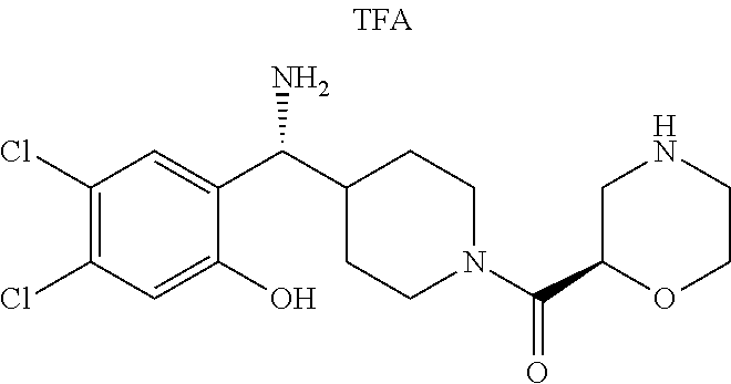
C1(O)=CC(Cl)=C(Cl)C=C1C(N)C1CCN(C(=O)C2CNCCO2)CC1
